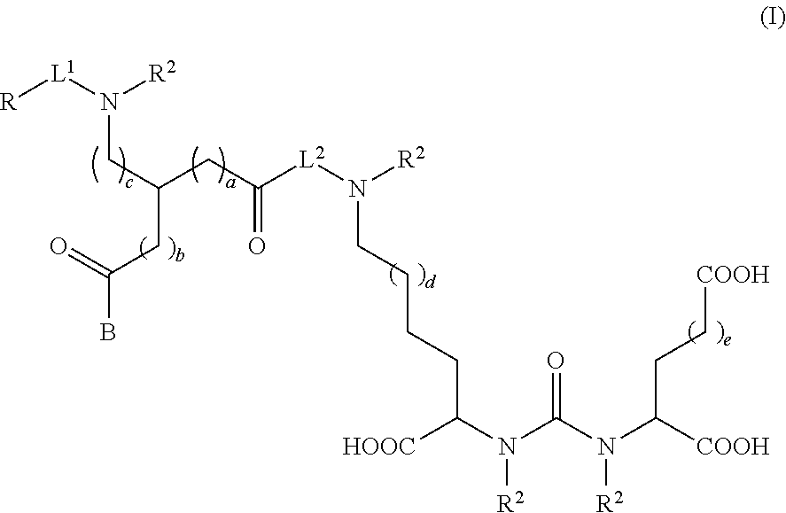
C(C(CC(=O)[L2]N(CCCCC([HOOC])N([R2])C(N([R2])C(CC[COOH])[COOH])=O)[R2])CC(B)=O)N([L1][R])[R2]
